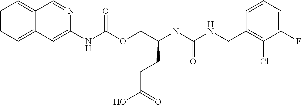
C1=CC(CNC(N(C(COC(NC2=CC3=CC=CC=C3C=N2)=O)CCC(O)=O)C)=O)=C(Cl)C(F)=C1
